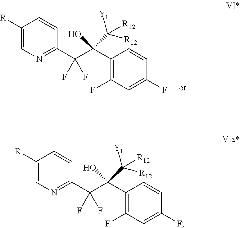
[R]C1=CN=C(C(C(C2=C(F)C=C(F)C=C2)(O)C([R12])([Y1])[R12])(F)F)C=C1.[R]C1=CN=C(C(C(C2=C(F)C=C(F)C=C2)(O)C([R12])([Y1])[R12])(F)F)C=C1
